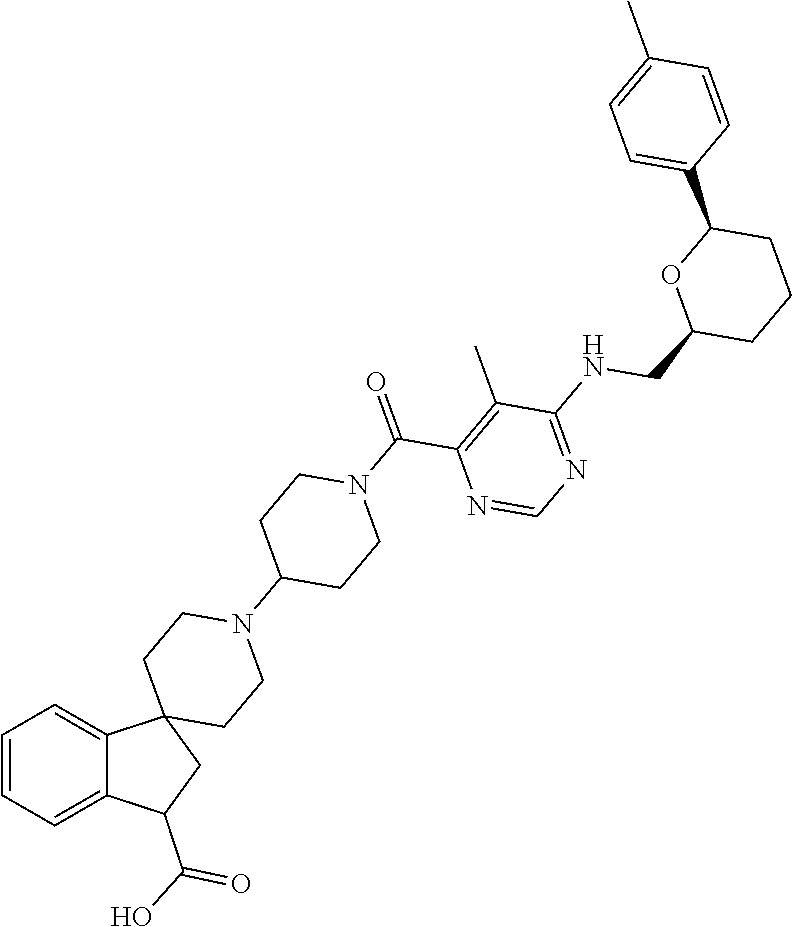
C1=CC=C2C(=C1)C1(CC2C(O)=O)CCN(C2CCN(C(=O)C3=C(C)C(NCC4CCCC(C5=CC=C(C)C=C5)O4)=NC=N3)CC2)CC1
